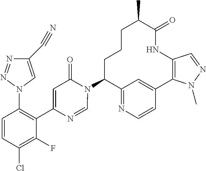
C12=NC=CC(=C1)C1=C(NC(=O)C(C)CCCC2N2C(=O)C=C(C3=C(N4C=C(C#N)N=N4)C=CC(Cl)=C3F)N=C2)C=NN1C
